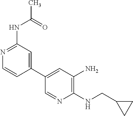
N(C(=O)C)C1=NC=CC(C2=CC(N)=C(NCC3CC3)N=C2)=C1
